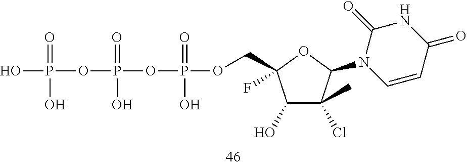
OP(OP(OP(OCC1(F)C(O)C(C)(Cl)C(N2C(=O)NC(=O)C=C2)O1)(=O)O)(=O)O)(=O)O
